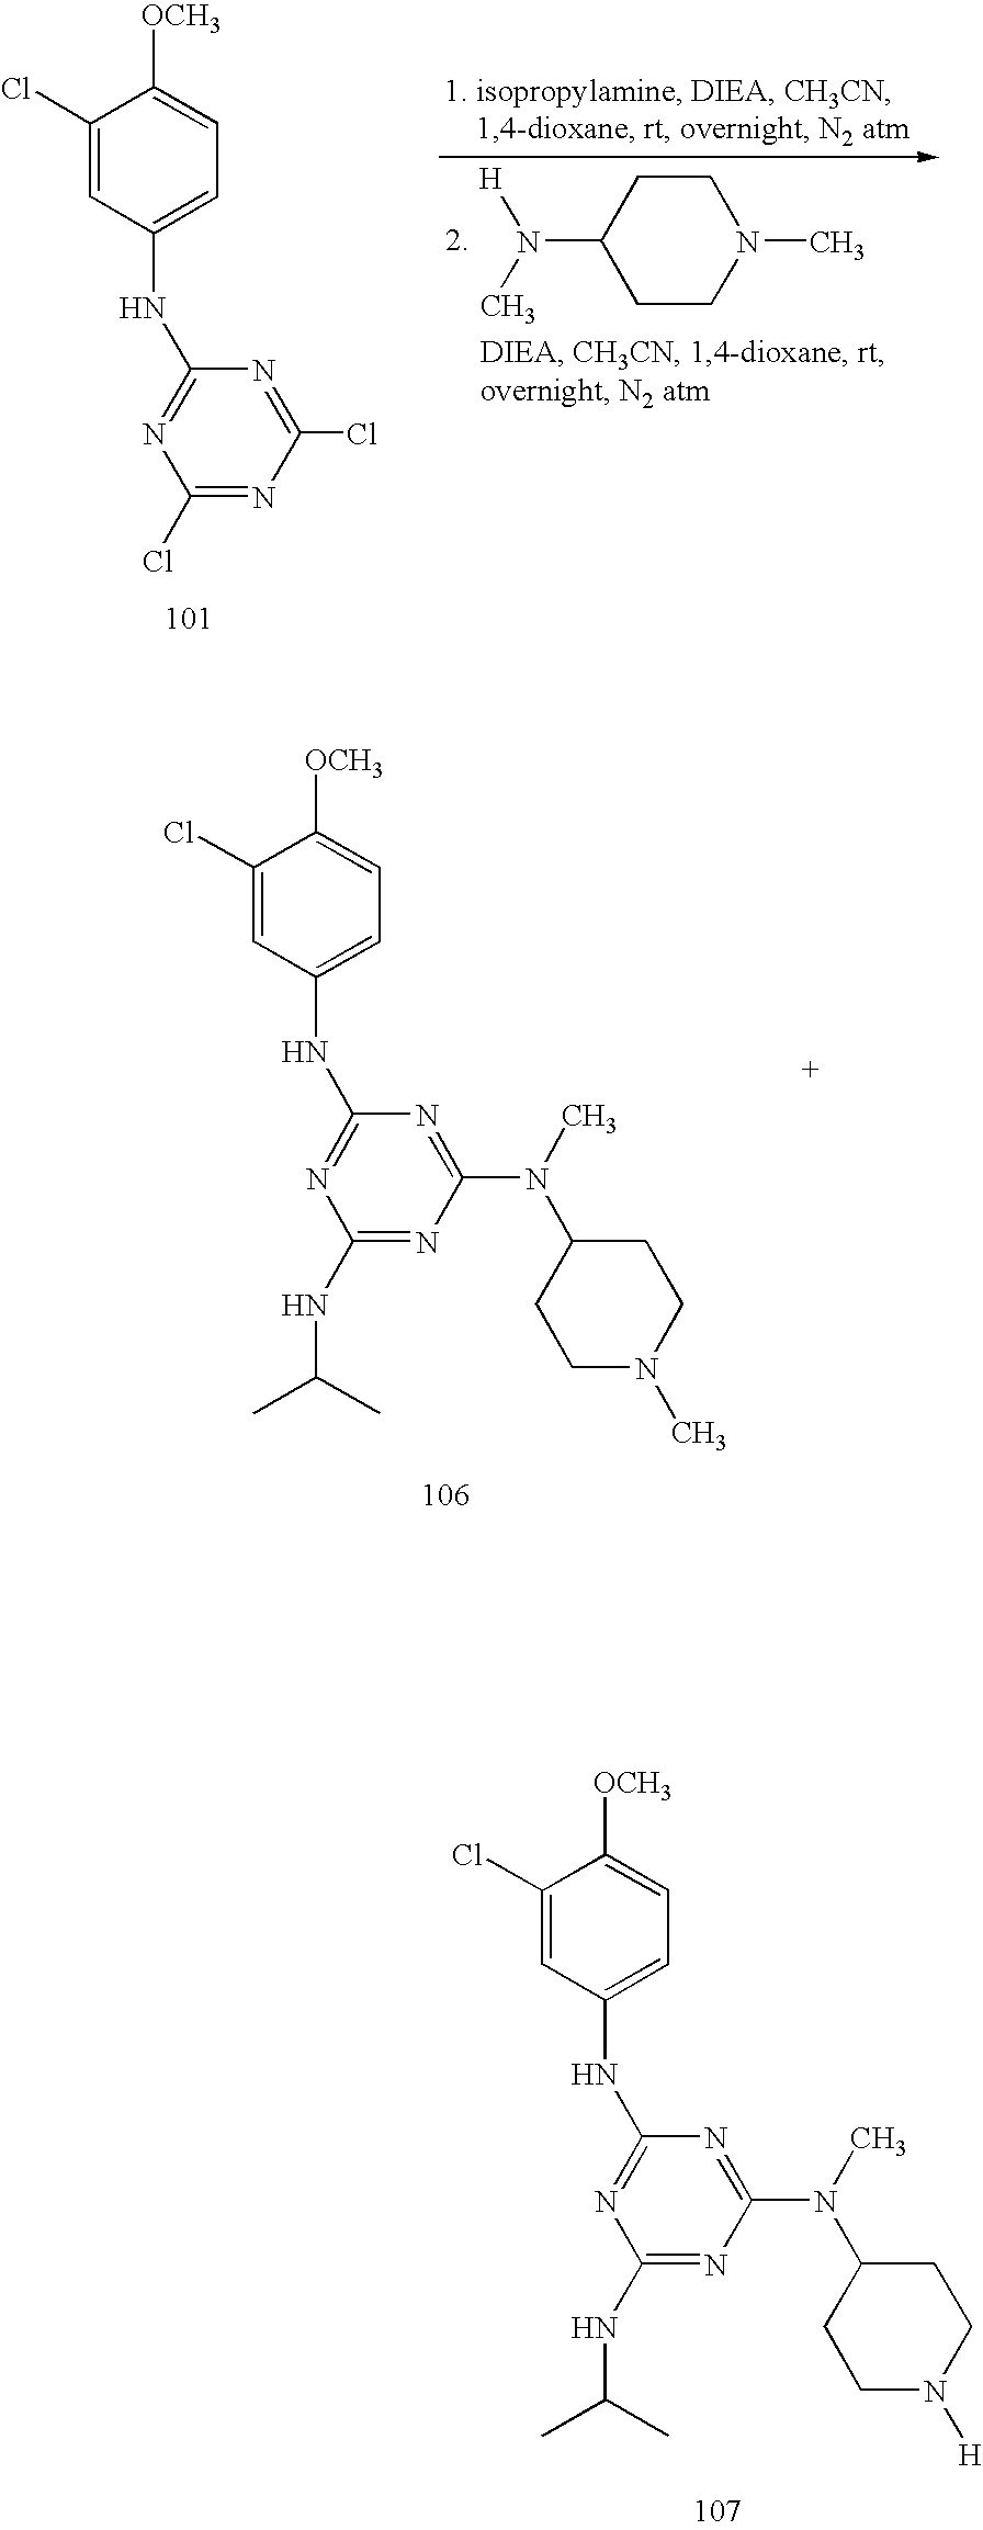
C1(Cl)=CC(NC2=NC(NC(C)C)=NC(N(C3CCN([H])CC3)C)=N2)=CC=C1[OCH3].C1(Cl)=CC(NC2=NC(Cl)=NC(Cl)=N2)=CC=C1[OCH3].C1CC(N([H])C)CCN1C.C1(Cl)=CC(NC2=NC(NC(C)C)=NC(N(C)C3CCN(C)CC3)=N2)=CC=C1[OCH3]
